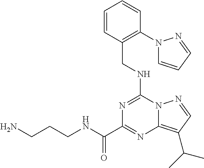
N1=C(NCC2=C(N3C=CC=N3)C=CC=C2)N2C(=C(C(C)C)C=N2)N=C1C(NCCCN)=O
